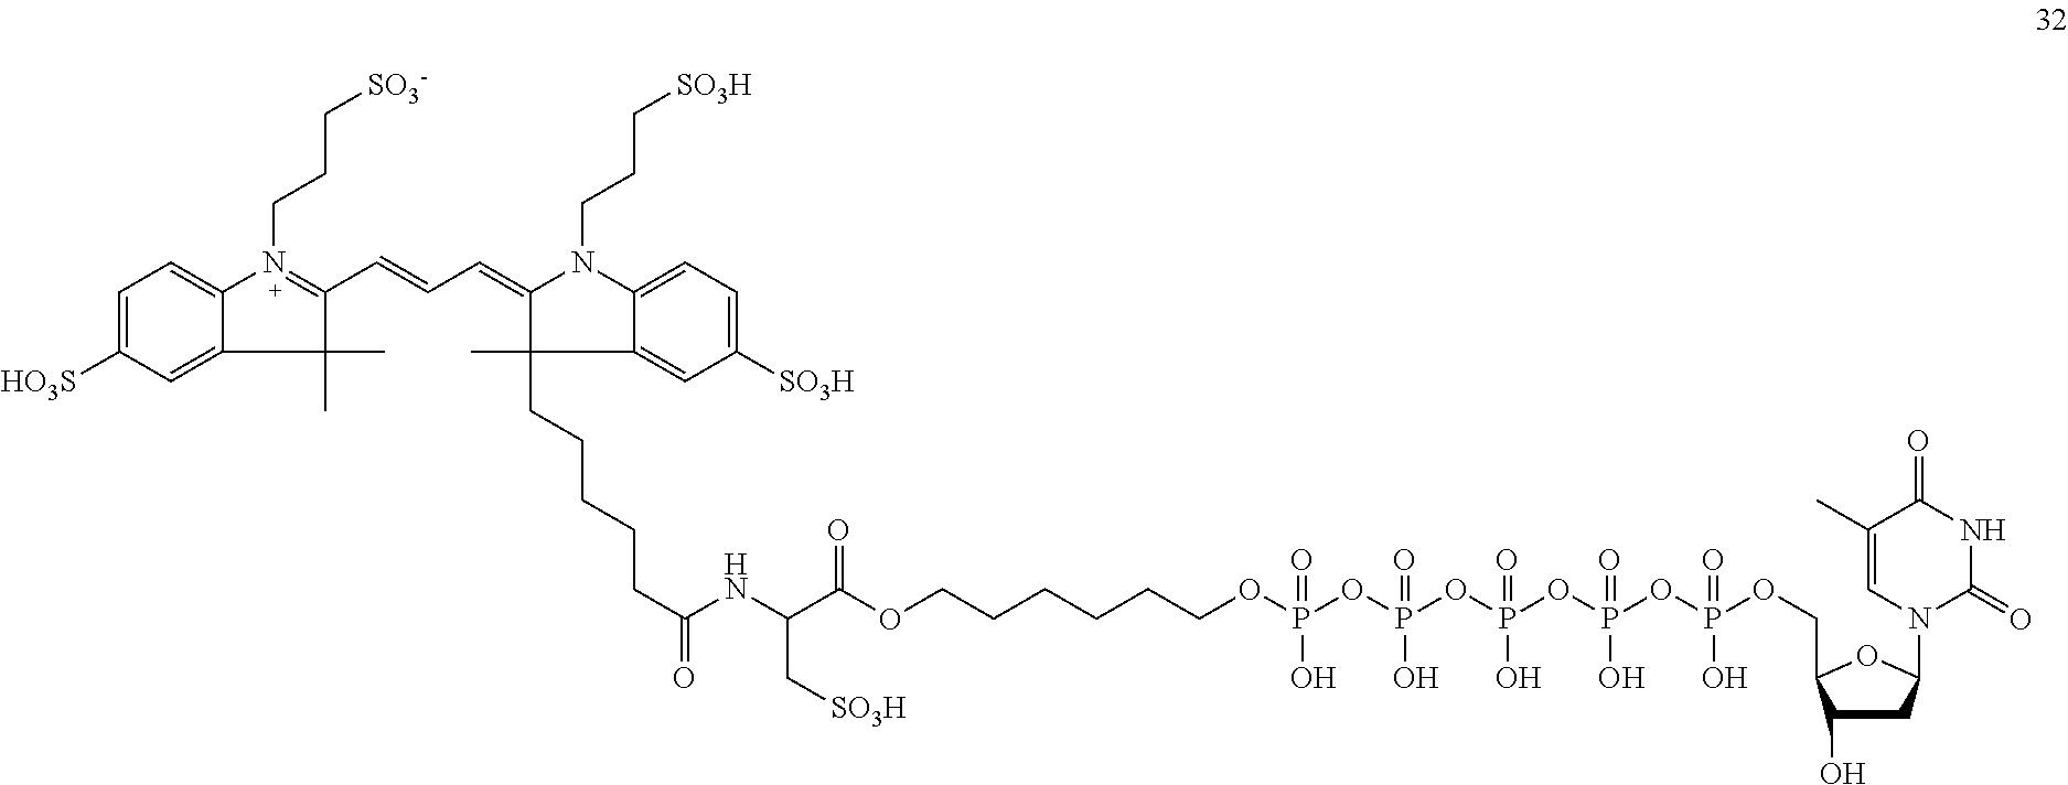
C(=O)(NC(C(OCCCCCCOP(O)(=O)OP(O)(=O)OP(O)(=O)OP(O)(=O)OP(OCC1OC(N2C(=O)NC(=O)C(C)=C2)CC1O)(O)=O)=O)C[SO3H])CCCCCC1(C)C(=CC=CC2=N(CCC[SO3-])C3=CC=C([HO3S])C=C3C2(C)C)N(CCC[SO3H])C2=CC=C([SO3H])C=C12
